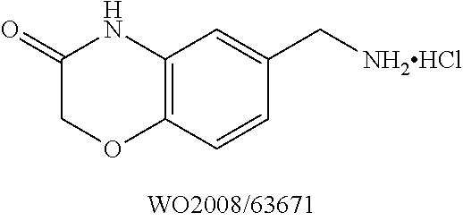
C1=CC2=C(C=C1C[NH2HCl])NC(=O)CO2
